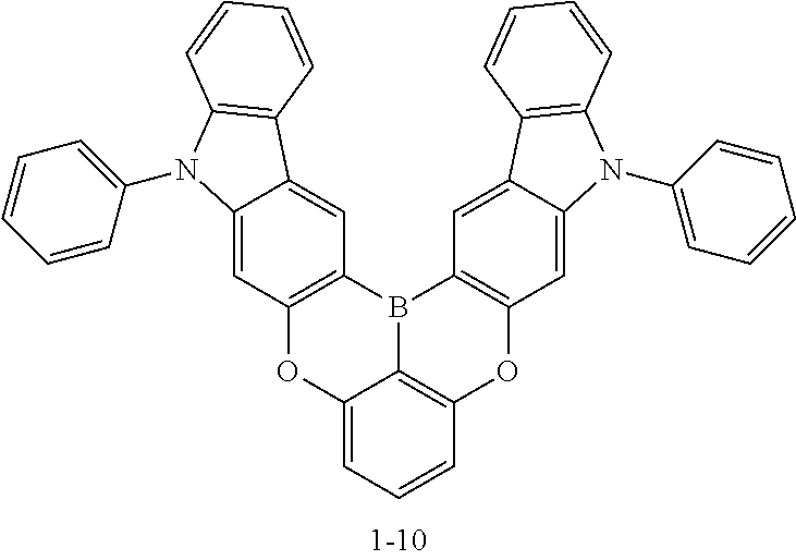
C12=CC=CC3=C1B(C1=C(O3)C=C3C(=C1)C1=C(N3C3=CC=CC=C3)C=CC=C1)C1=C(O2)C=C2C(=C1)C1=C(N2C2=CC=CC=C2)C=CC=C1
